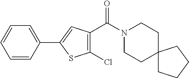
C1=CC(C2=CC(C(N3CCC4(CC3)CCCC4)=O)=C(Cl)S2)=CC=C1
